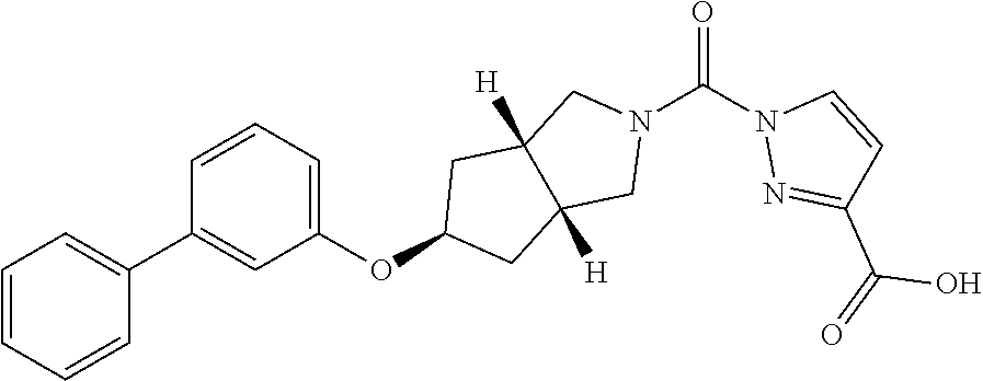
C1=CC=C(OC2CC3([H])C([H])(C2)CN(C(=O)N2N=C(C(O)=O)C=C2)C3)C=C1C1=CC=CC=C1
